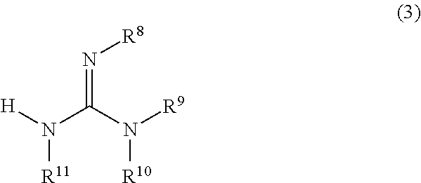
N(=C(N([R9])[R10])N([H])[R11])[R8]
